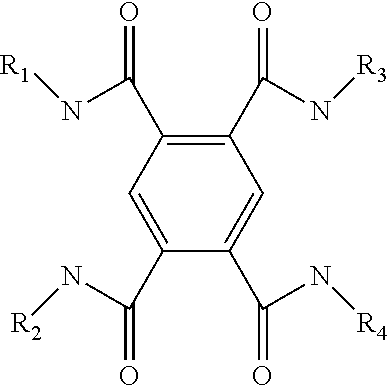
C1=C(C(N[R2])=O)C(C(N[R4])=O)=CC(C(N[R3])=O)=C1C(N[R1])=O
